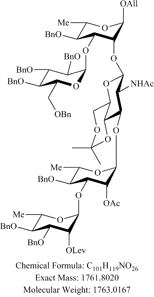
C1([Me])C([BnO])C(OC2OC(C[OBn])C([BnO])C([BnO])C2[BnO])C(OC2OC3COC(C)(C)OC3C(OC3C([OAc])C(OC4C([OLev])C([BnO])C([BnO])C([Me])O4)C([BnO])C([Me])O3)C2[NHAc])C([OAll])O1
